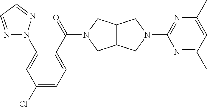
C12C(CN(C(C3=CC=C(Cl)C=C3N3N=CC=N3)=O)C1)CN(C1=NC(C)=CC(C)=N1)C2
